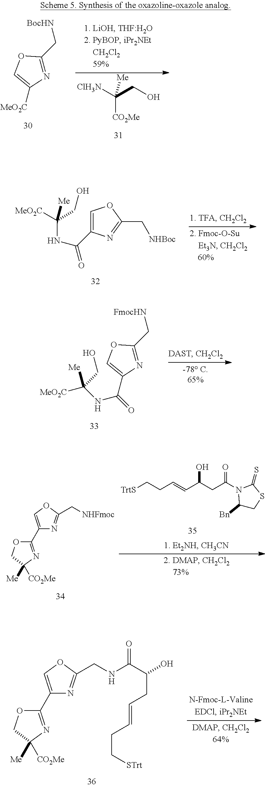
C([BocHN])C1=NC([MeO2C])=CO1.[ClH3N]C([CO2Me])(CO)[Me].C1=C(C(NC([MeO2C])(CO)[Me])=O)N=C(C[NHBoc])O1.C([FmocHN])C1=NC(C(=O)NC([MeO2C])([Me])CO)=CO1.C1(C2=NC([Me])([CO2Me])CO2)=COC(C[NHFmoc])=N1.C1([Bn])CSC(=S)N1C(CC(C=CCC[TrtS])O)=O.C1(C2=NC([Me])([CO2Me])CO2)=COC(CNC(C(CC=CCC[STrt])O)=O)=N1
